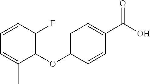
C1=CC(F)=C(OC2=CC=C(C(O)=O)C=C2)C(C)=C1
